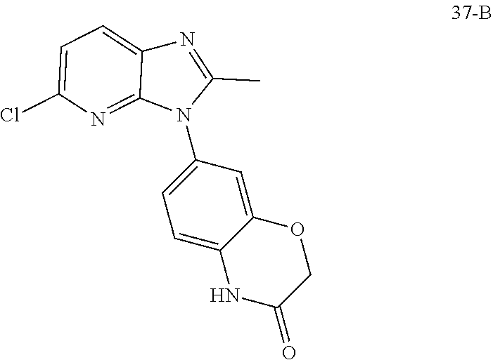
C1OC2=CC(N3C(C)=NC4=CC=C(Cl)N=C34)=CC=C2NC1=O
